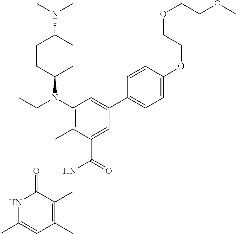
C1=C(C)NC(=O)C(CNC(C2=CC(C3=CC=C(OCCOCCOC)C=C3)=CC(N(CC)C3CCC(N(C)C)CC3)=C2C)=O)=C1C
